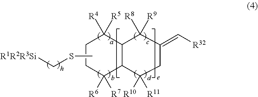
C1CC([R6])([R7])C2C(C1([R4])[R5])C([R8])([R9])C(=C[R32])CC2([R10])[R11].CSC[R1R2R3Si]
